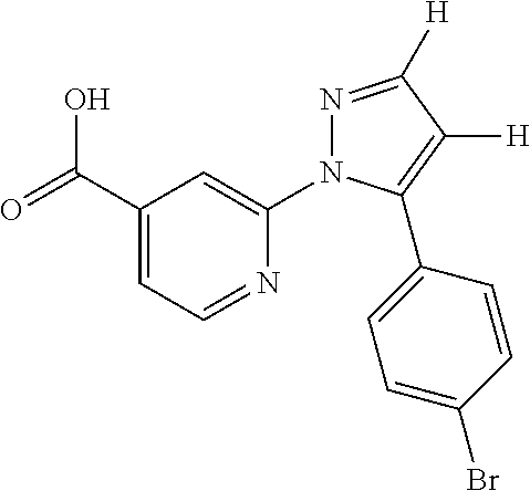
OC(C1=CC=NC(N2N=C([H])C([H])=C2C2=CC=C(Br)C=C2)=C1)=O
